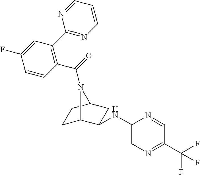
C1C2C(NC3=CN=C(C(F)(F)F)C=N3)CC(C1)N2C(=O)C1=C(C2=NC=CC=N2)C=C(F)C=C1
